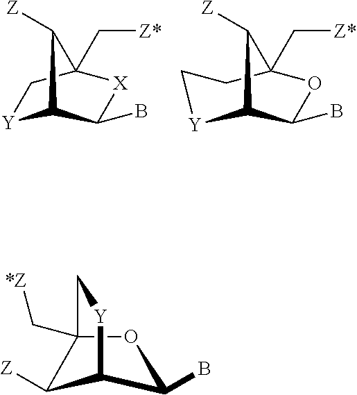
[Y]1C2C(B)[X]C(C[Z*])(C1)C2[Z].[Y]1C2C(B)OC(C[Z*])(CC1)C2[Z].[Y]1CC2(C[*Z])OC(B)C1C2[Z]
